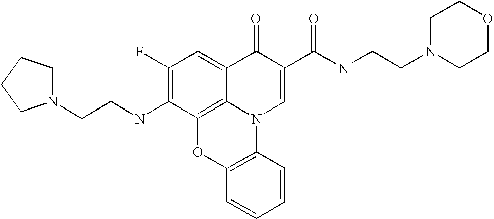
C1(F)=C(NCCN2CCCC2)C2=C3C(=C1)C(=O)C(C(NCCN1CCOCC1)=O)=CN3C1=C(O2)C=CC=C1
